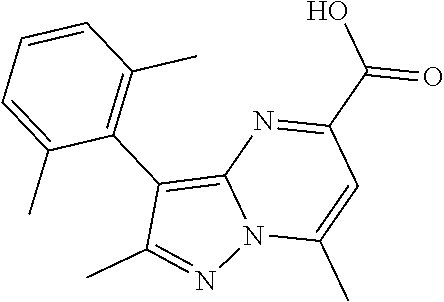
C1(C(O)=O)=NC2=C(C3=C(C)C=CC=C3C)C(C)=NN2C(C)=C1
